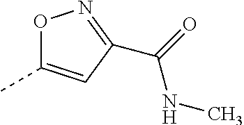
O1C(C)=CC(C(NC)=O)=N1
